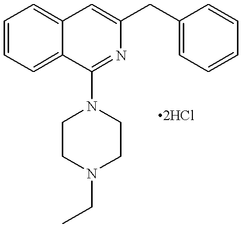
C1=CC=C2C(=C1)C=C(CC1=CC=CC=C1)N=C2N1CCN(CC)CC1
